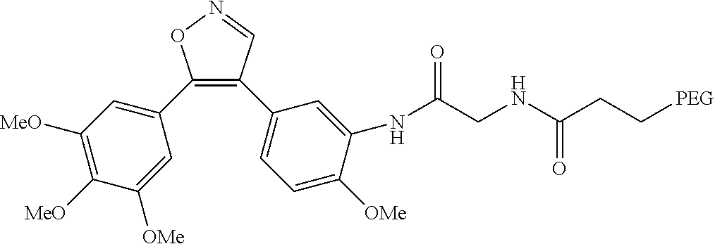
C1(C2=CC([MeO])=C([MeO])C([OMe])=C2)=C(C2=CC=C([OMe])C(NC(CNC(CC[PEG])=O)=O)=C2)C=NO1
